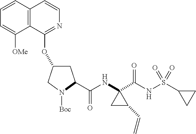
C1=CC2=C(C([OMe])=C1)C(OC1CC(C(NC3(C(NS(C4CC4)(=O)=O)=O)CC3C=C)=O)N([Boc])C1)=NC=C2
